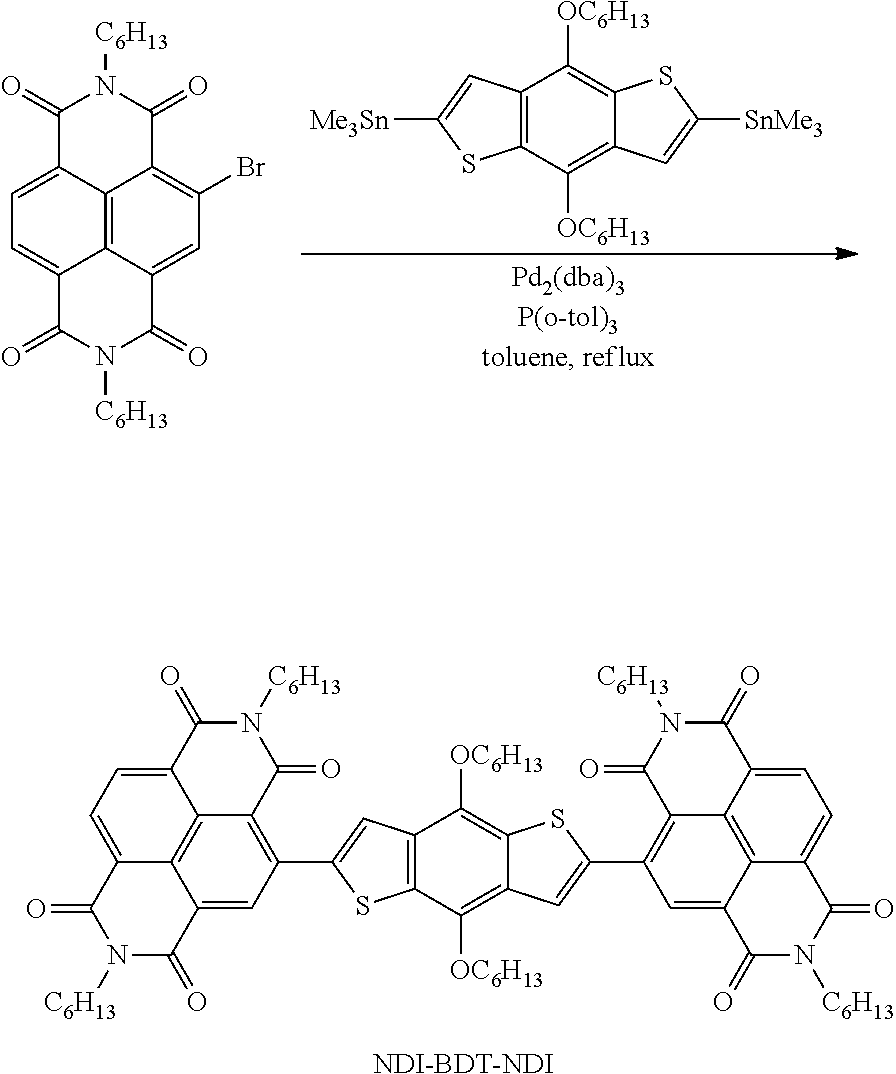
C12=C(C([OC6H13])=C3C(=C1[OC6H13])SC(C1=C4C5=C6C(=C1)C(=O)N([C6H13])C(=O)C6=CC=C5C(=O)N([C6H13])C4=O)=C3)SC(C1=C3C4=C5C(=C1)C(=O)N([C6H13])C(=O)C5=CC=C4C(=O)N([C6H13])C3=O)=C2.[NDI-BDT-NDI].C12=C(C=C([Me3Sn])S1)C([OC6H13])=C1C(=C2[OC6H13])C=C([SnMe3])S1.C1=C2C3=C4C(=C1)C(=O)N([C6H13])C(=O)C4=CC(Br)=C3C(=O)N([C6H13])C2=O
